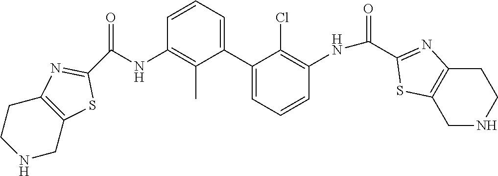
C1=CC=C(C2=CC=CC(NC(C3=NC4=C(S3)CNCC4)=O)=C2Cl)C(C)=C1NC(C1=NC2=C(S1)CNCC2)=O
